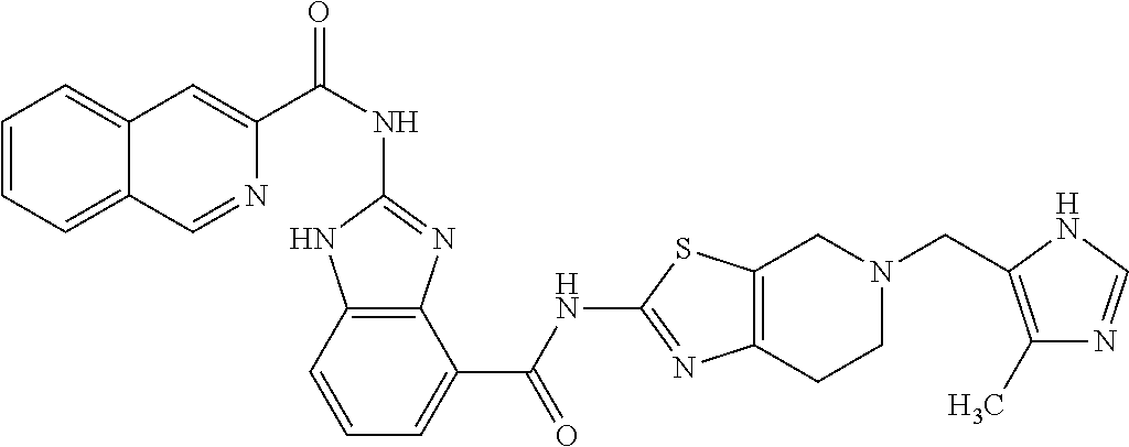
C1(NC(C2=CC3=CC=CC=C3C=N2)=O)=NC2=C(N1)C=CC=C2C(NC1=NC2=C(S1)CN(CC1=C(C)N=CN1)CC2)=O
